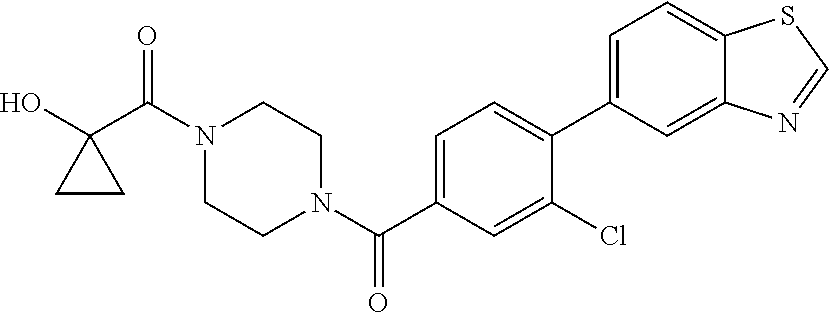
OC1(C(N2CCN(C(=O)C3=CC=C(C4=CC=C5C(=C4)N=CS5)C(Cl)=C3)CC2)=O)CC1
